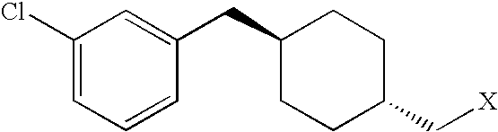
C1(Cl)=CC=CC(CC2CCC(C[X])CC2)=C1
